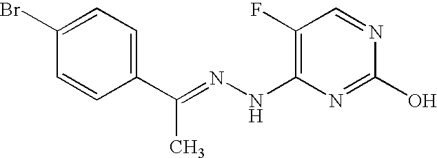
N(C1=C(F)C=NC(O)=N1)N=C(C1=CC=C(Br)C=C1)C
